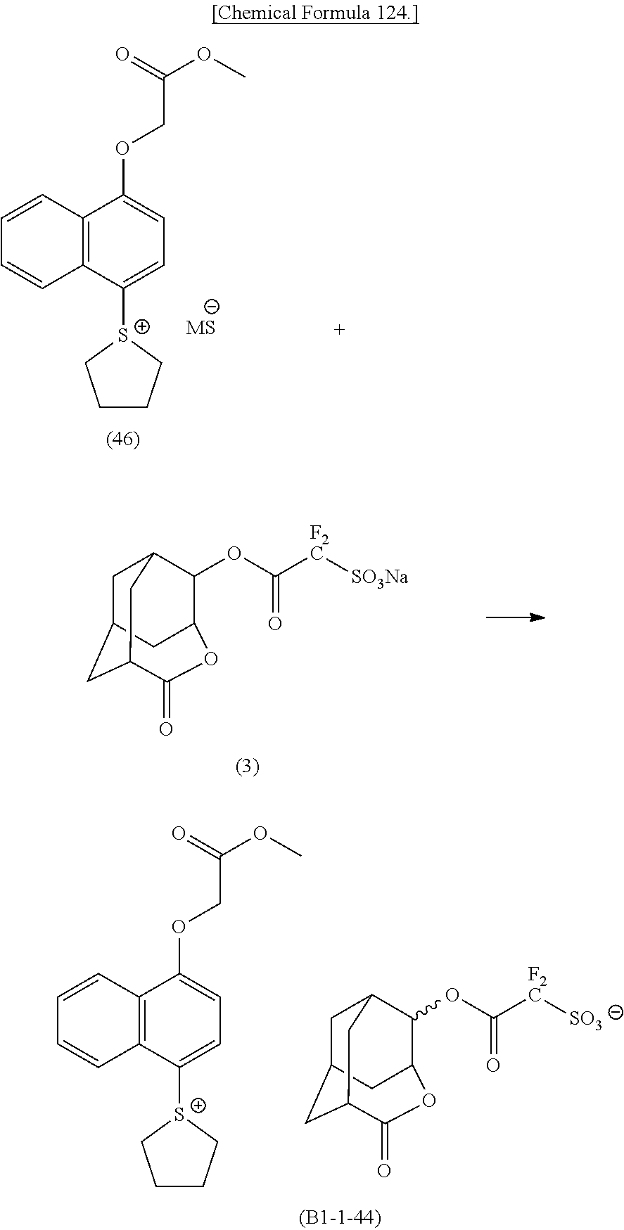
C1C2CC3C(=O)OC(C(OC([F2C][SO3Na])=O)C1C3)C2.C1C2CC3C(=O)OC(C(OC([F2C][SO3])=O)C1C3)C2.[S+]1(C2=CC=C(OCC(OC)=O)C3=C2C=CC=C3)CCCC1.[MS].[S+]1(C2=CC=C(OCC(OC)=O)C3=C2C=CC=C3)CCCC1
